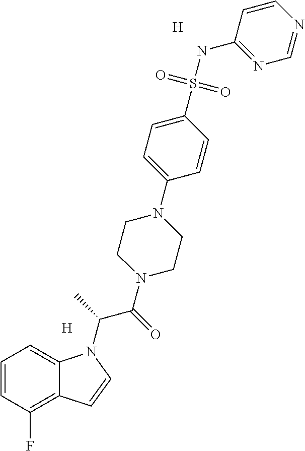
C1=CC(F)=C2C(=C1)N(C(C(N1CCN(C3=CC=C(S(NC4=NC=NC=C4)(=O)=O)C=C3)CC1)=O)C)C=C2.[H].[H]
